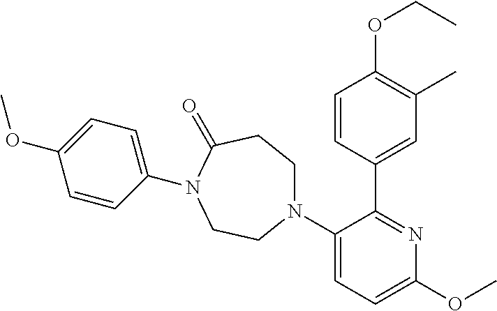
C1(C2=CC(C)=C(OCC)C=C2)=NC(OC)=CC=C1N1CCC(=O)N(C2=CC=C(OC)C=C2)CC1
